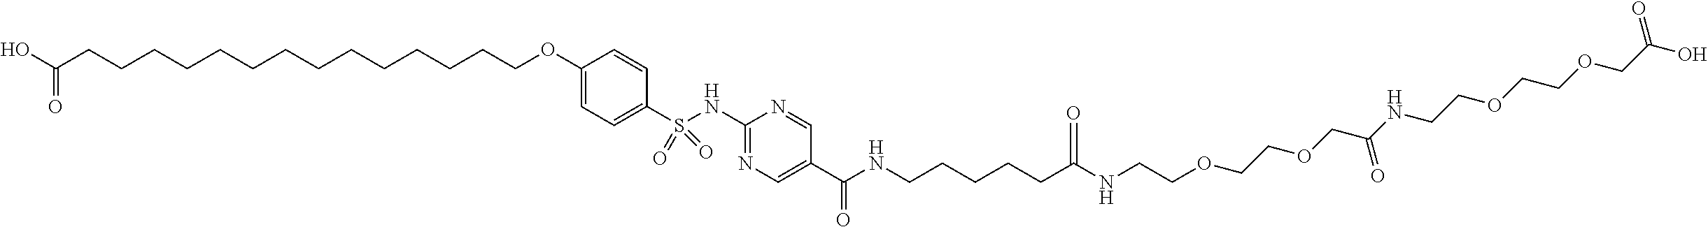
OC(CCCCCCCCCCCCCCOC1=CC=C(S(NC2=NC=C(C(=O)NCCCCCC(NCCOCCOCC(NCCOCCOCC(O)=O)=O)=O)C=N2)(=O)=O)C=C1)=O
